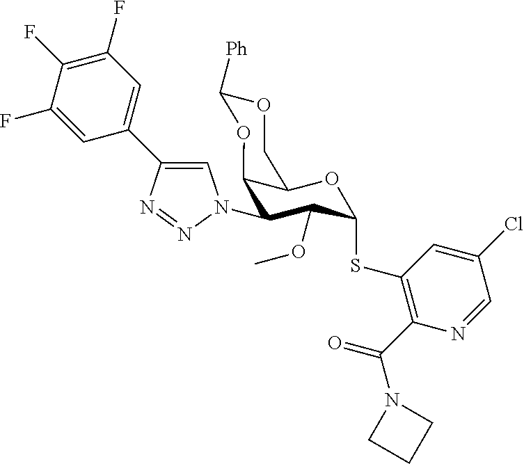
C1(N2C=C(C3=CC(F)=C(F)C(F)=C3)N=N2)C(OC)C(SC2=C(C(=O)N3CCC3)N=CC(Cl)=C2)OC2C1OC([Ph])OC2
